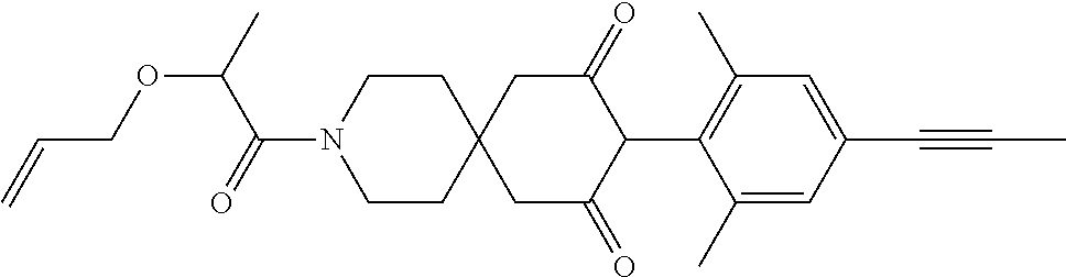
C1CN(C(=O)C(OCC=C)C)CCC12CC(=O)C(C1=C(C)C=C(C#CC)C=C1C)C(=O)C2
